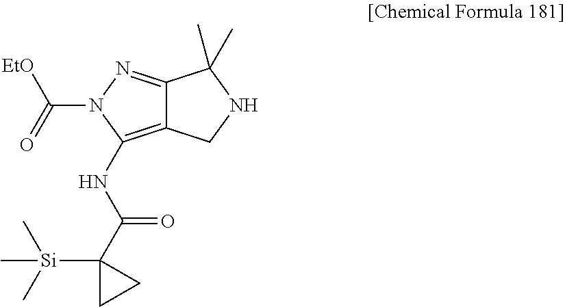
C12=NN(C(=O)[EtO])C(NC(C3([Si](C)(C)C)CC3)=O)=C1CNC2(C)C
